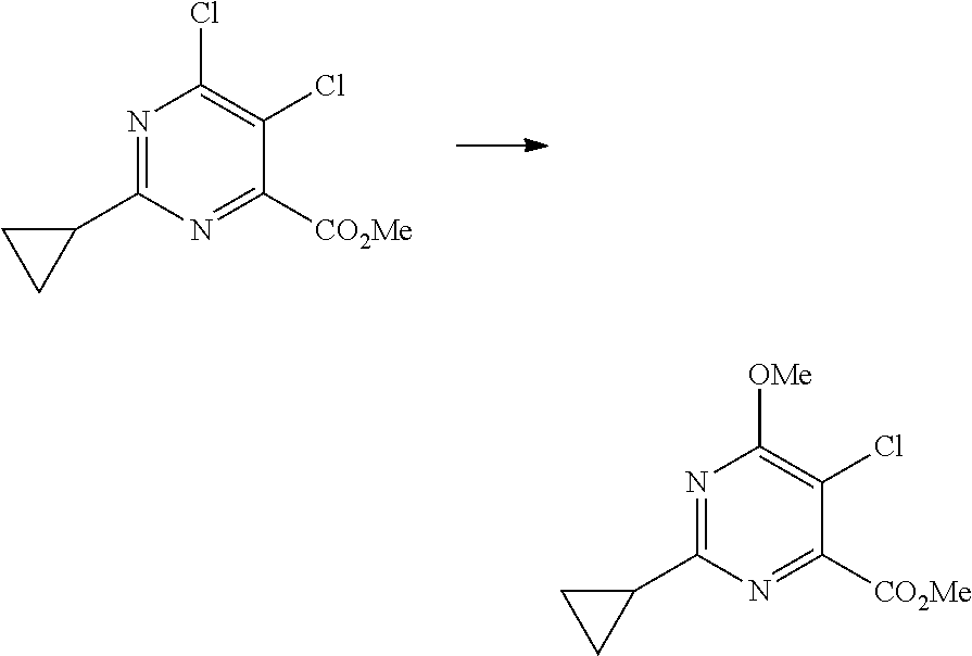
C1(C2=NC([OMe])=C(Cl)C([CO2Me])=N2)CC1.C1(C2=NC(Cl)=C(Cl)C([CO2Me])=N2)CC1
